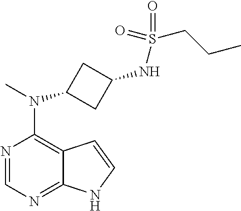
N1=CN=C2C(=C1N(C)C1CC(NS(CCC)(=O)=O)C1)C=CN2
